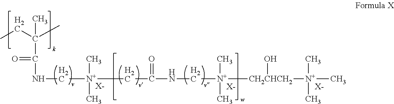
CCC(C)(C(NC[N+](CC(NC[N+]([CH2CHCH2]([N+](C)(C)C)O)(C)C)=O)(C)C)=O)C.[X-].[X-].[X-]
